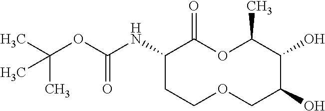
C1(NC(OC(C)(C)C)=O)CCOCC(O)C(O)C(C)OC1=O
